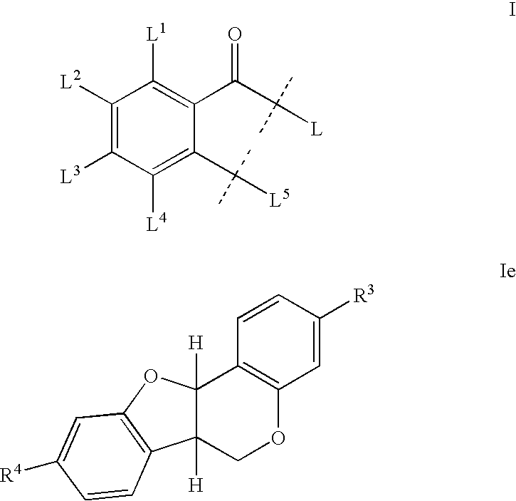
C1([L2])=C([L3])C([L4])=C(C(C)(C)[L5])C(C(C(C)(C)[L])=O)=C1[L1].C12([H])C([H])(OC3=C1C=CC([R4])=C3)C1=C(OC2)C=C([R3])C=C1
